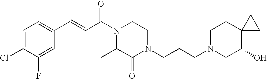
C1=C(Cl)C(F)=CC(C=CC(N2CCN(CCCN3CC(O)C4(CC3)CC4)C(=O)C2C)=O)=C1
